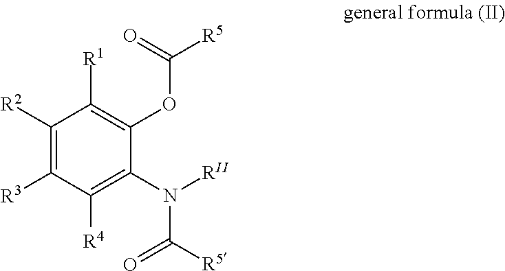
C1([R2])=C([R3])C([R4])=C(N([RII])C([R5])=O)C(OC([R5])=O)=C1[R1]
